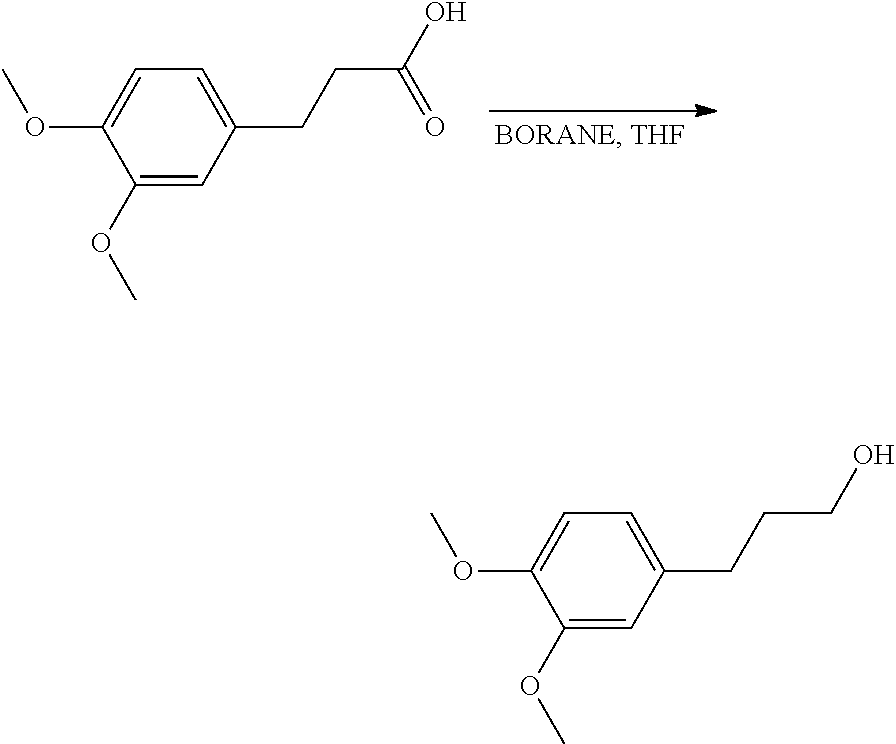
C(CCC1=CC=C(OC)C(OC)=C1)(=O)O.C(CCC1=CC=C(OC)C(OC)=C1)O
